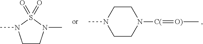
C1CN([C(]=[O)]C)CCN1C.C1CN(C)S(=O)(=O)N1C
